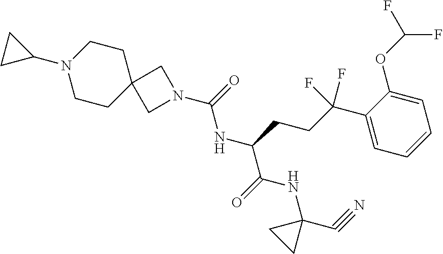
N1(C2CC2)CCC2(CC1)CN(C(=O)NC(CCC(C1=CC=CC=C1OC(F)F)(F)F)C(NC1(C#N)CC1)=O)C2
